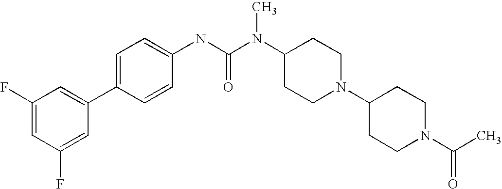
C1(F)=CC(F)=CC(C2=CC=C(NC(N(C3CCN(C4CCN(C(C)=O)CC4)CC3)C)=O)C=C2)=C1
